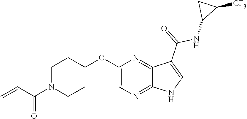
C1N(C(C=C)=O)CCC(OC2=CN=C3C(=N2)C(C(=O)NC2C([CF3])C2)=CN3)C1
